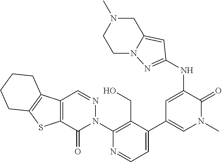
C12=C(C(=O)N(C3=C(CO)C(C4=CN(C)C(=O)C(NC5=NN6CCN(C)CC6=C5)=C4)=CC=N3)N=C1)SC1=C2CCCC1
